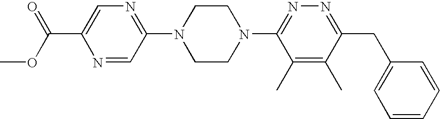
N1=CC(N2CCN(C3=NN=C(CC4=CC=CC=C4)C(C)=C3C)CC2)=NC=C1C(OC)=O
